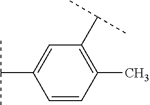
C1=CC(C)=C(C(C)C)C=C1C(C)C
